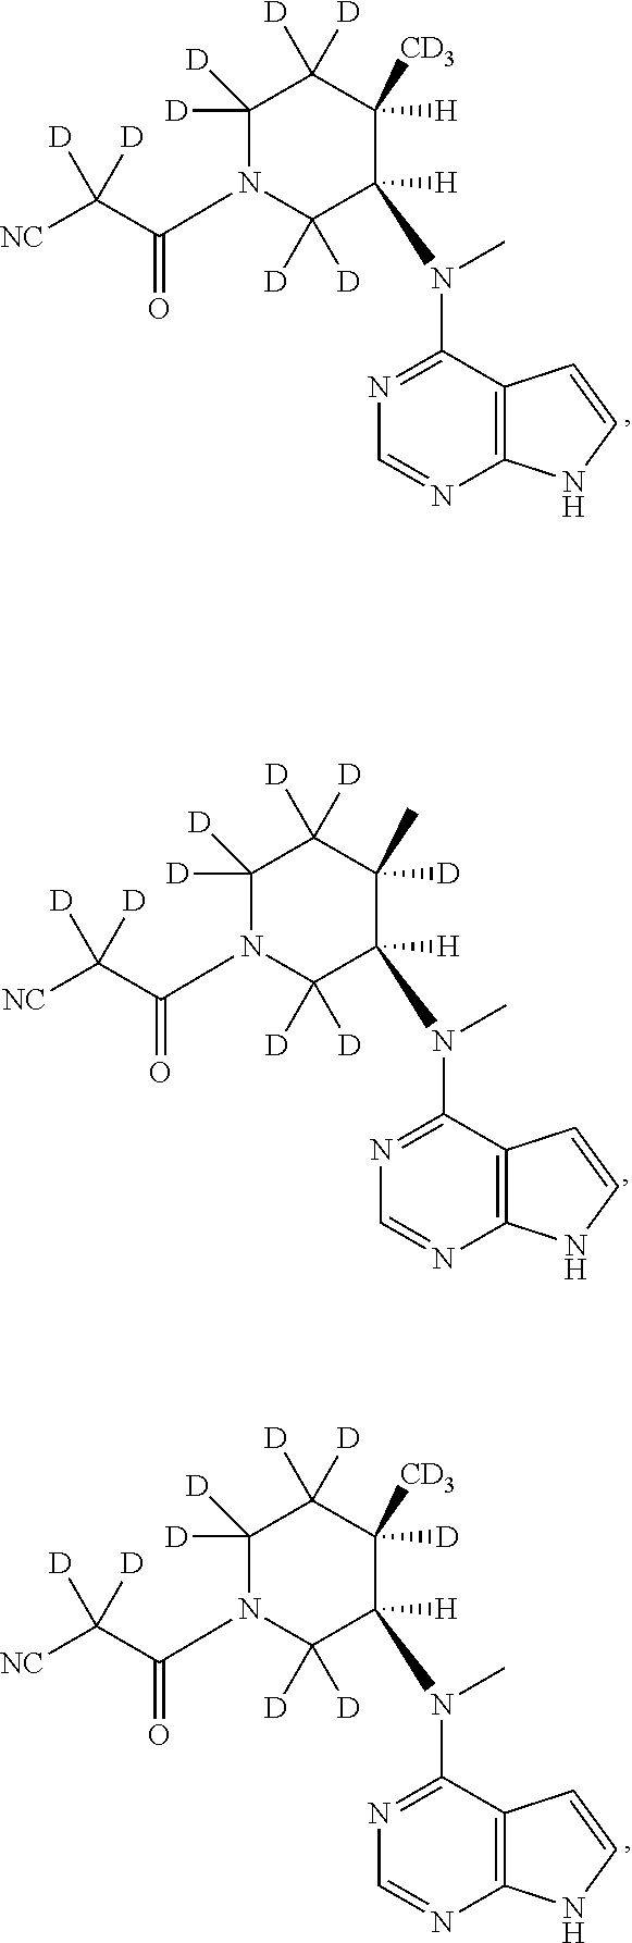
C12=C(C(N(C)C3([H])C([D])([D])N(C(C([NC])([D])[D])=O)C([D])([D])C([D])([D])C3([H])[CD3])=NC=N1)C=CN2.C12=C(C(N(C)C3([H])C([D])([D])N(C(C([NC])([D])[D])=O)C([D])([D])C([D])([D])C3([D])[CD3])=NC=N1)C=CN2.C12=C(C(N(C)C3([H])C([D])([D])N(C(C([NC])([D])[D])=O)C([D])([D])C([D])([D])C3([D])C)=NC=N1)C=CN2
